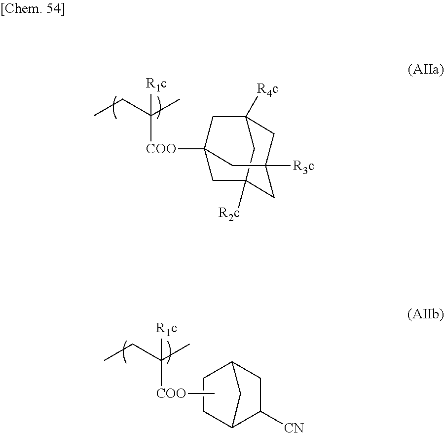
CCC(C)([R1c])[COO]C12CC3([R2c])CC([R3c])(CC([R4c])(C1)C3)C2.C1CC2C([CN])CC1C2.CCC(C)([R1c])[COO]C
